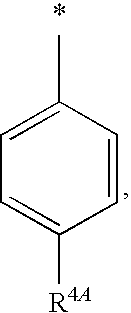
C1=CC([R4A])=CC=C1C
